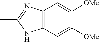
C12=C(C=C([OMe])C([OMe])=C1)NC(C)=N2
